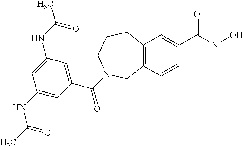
C12=C(C=C(C(=O)NO)C=C1)CCCN(C(C1=CC(NC(C)=O)=CC(NC(=O)C)=C1)=O)C2
